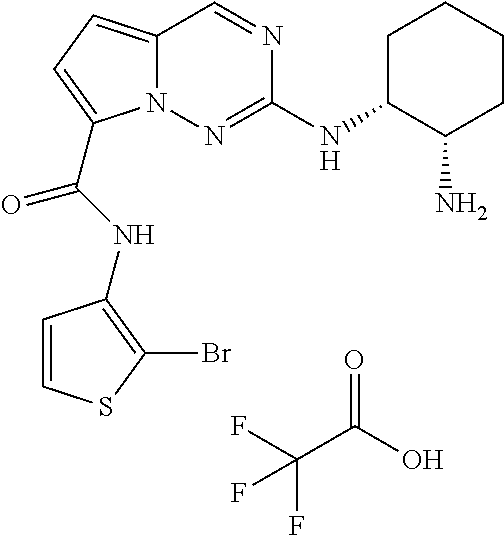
O=C(O)C(F)(F)F.N1=CC2=CC=C(C(NC3=C(Br)SC=C3)=O)N2N=C1NC1CCCCC1N
